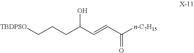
C(C(C=CC([n-C7H15])=O)O)CC[TBDPSO]
